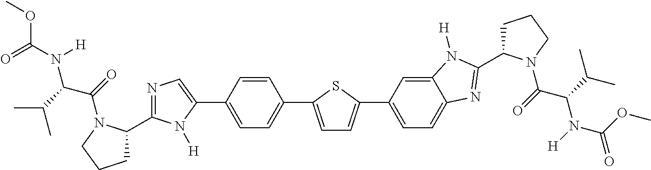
C1=CC(C2=CN=C(C3CCCN3C(=O)C(C(C)C)N([H])C(=O)OC)N2[H])=CC=C1C1=CC=C(C2=CC=C3C(=C2)N([H])C(C2CCCN2C(C(N(C(=O)OC)[H])C(C)C)=O)=N3)S1
